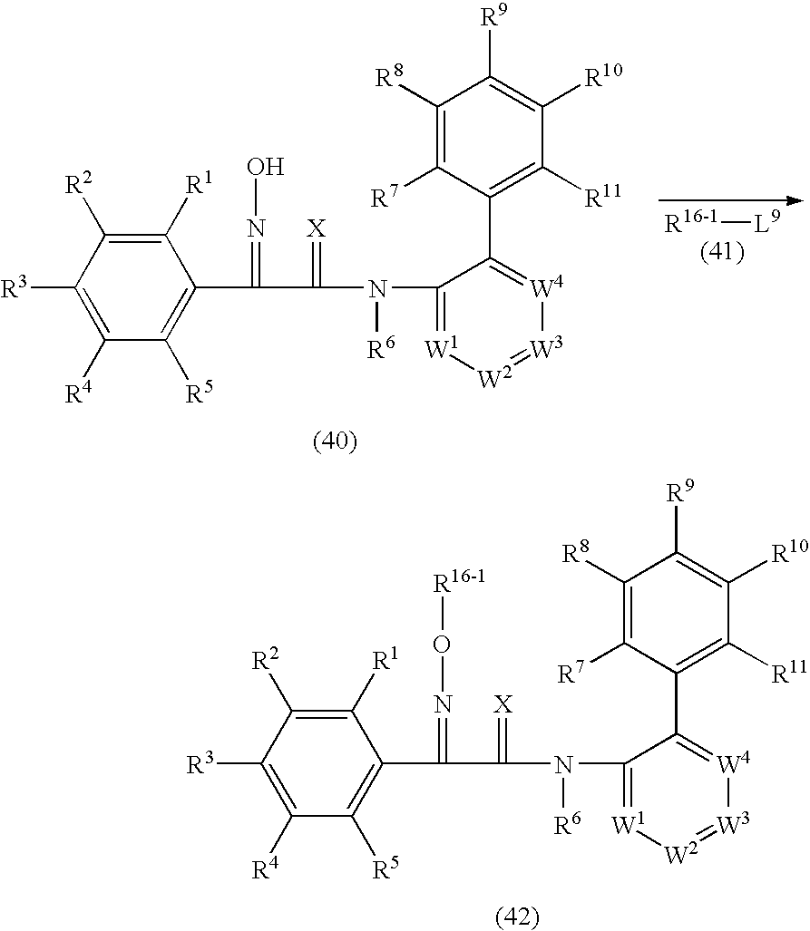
C1([R1])=C([R2])C([R3])=C([R4])C([R5])=C1C(C(=[X])N(C1=[W1][W2]=[W3][W4]=C1C1=C([R11])C([R10])=C([R9])C([R8])=C1[R7])[R6])=NO[R16-1].C1([R1])=C([R2])C([R3])=C([R4])C([R5])=C1C(C(=[X])N(C1=[W1][W2]=[W3][W4]=C1C1=C([R11])C([R10])=C([R9])C([R8])=C1[R7])[R6])=NO.[R16-1][L9]
